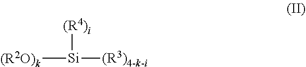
[(R2O)k][Si]([(R4)i])[(R3)4-k-i]
